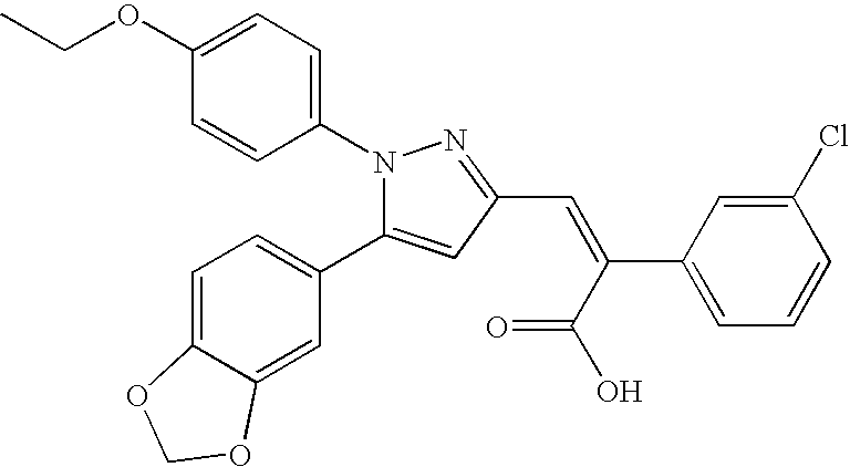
C1(OCC)=CC=C(N2N=C(C=C(C(O)=O)C3=CC=CC(Cl)=C3)C=C2C2=CC=C3C(=C2)OCO3)C=C1
